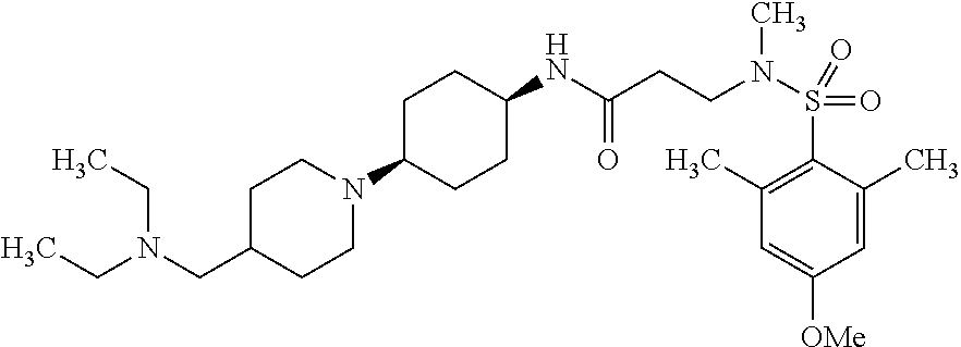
C1(NC(=O)CCN(C)S(=O)(=O)C2=C(C)C=C([OMe])C=C2C)CCC(N2CCC(CN(CC)CC)CC2)CC1
